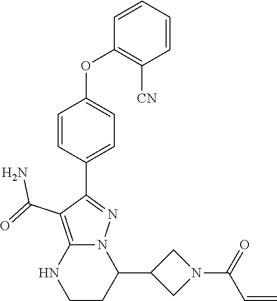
C1=CC(C2=NN3C(=C2C(N)=O)NCCC3C2CN(C(C=C)=O)C2)=CC=C1OC1=C([CN])C=CC=C1
